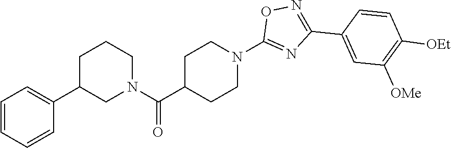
C(=O)(C1CCN(C2=NC(C3=CC([OMe])=C([OEt])C=C3)=NO2)CC1)N1CC(C2=CC=CC=C2)CCC1
